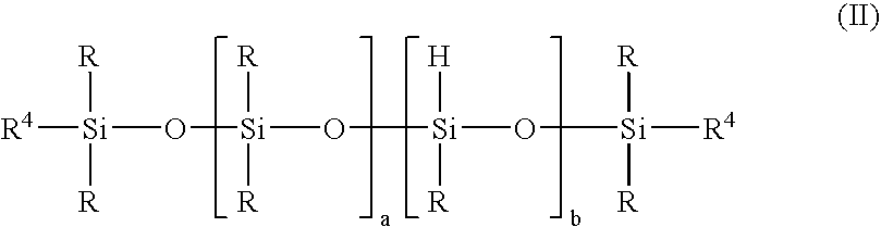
[R4][Si](O[Si](O[Si](O[Si]([R4])([R])[R])([H])[R])([R])[R])([R])[R]
